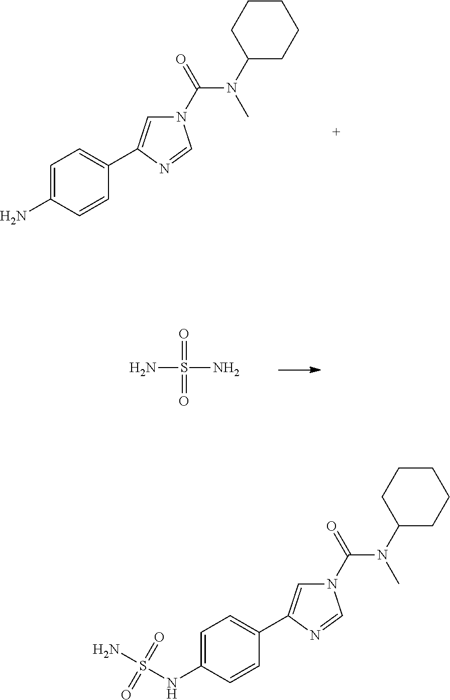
C1=C(N)C=CC(C2=CN(C(N(C)C3CCCCC3)=O)C=N2)=C1.NS(N)(=O)=O.C1=C(NS(N)(=O)=O)C=CC(C2=CN(C(N(C)C3CCCCC3)=O)C=N2)=C1
